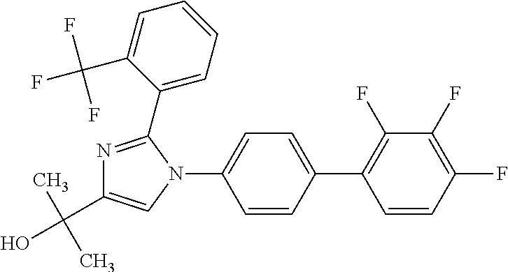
C1=CC(C2=C(F)C(F)=C(F)C=C2)=CC=C1N1C(C2=CC=CC=C2C(F)(F)F)=NC(C(C)(C)O)=C1
